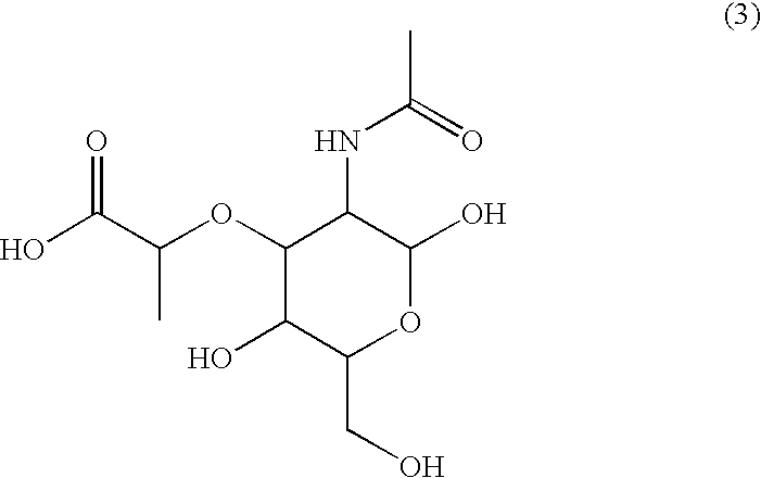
C1(OC(C(O)=O)C)C(O)C(CO)OC(O)C1NC(C)=O
